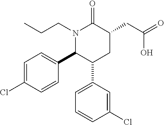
N1(CCC)C(C2=CC=C(Cl)C=C2)C(C2=CC=CC(Cl)=C2)CC(CC(O)=O)C1=O
